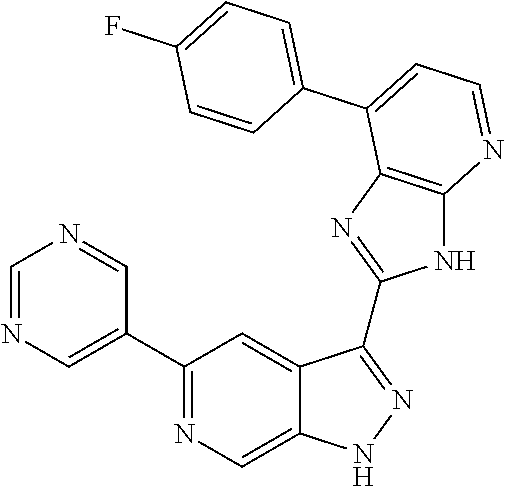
C1=NC=C(C2=NC=C3C(=C2)C(C2=NC4=C(N2)N=CC=C4C2=CC=C(F)C=C2)=NN3)C=N1
